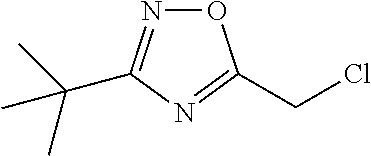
O1N=C(C(C)(C)C)N=C1CCl
